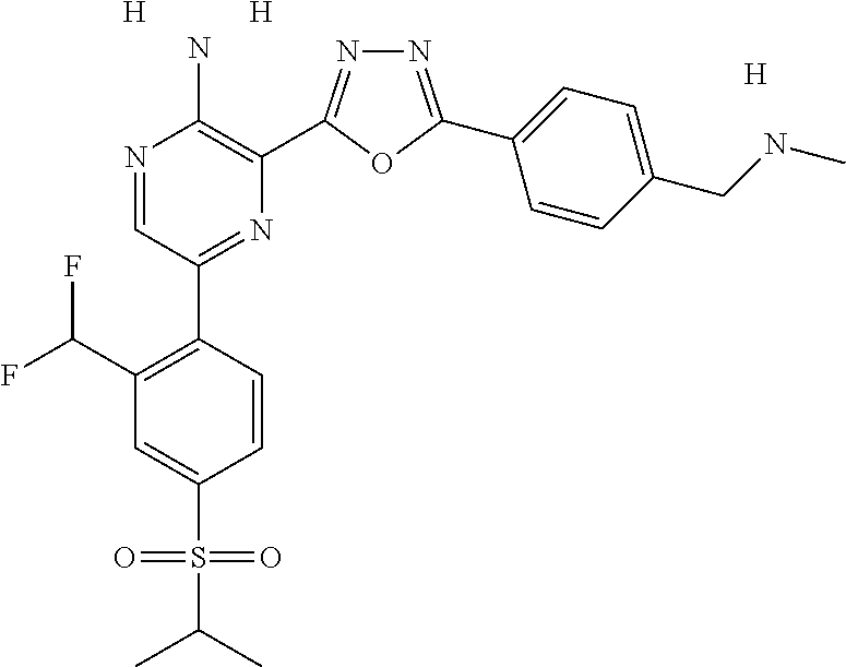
N1=C(C2=CC=C(CNC)C=C2)OC(C2=C(N)N=CC(C3=C(C(F)F)C=C(S(C(C)C)(=O)=O)C=C3)=N2)=N1.[H].[H].[H]
